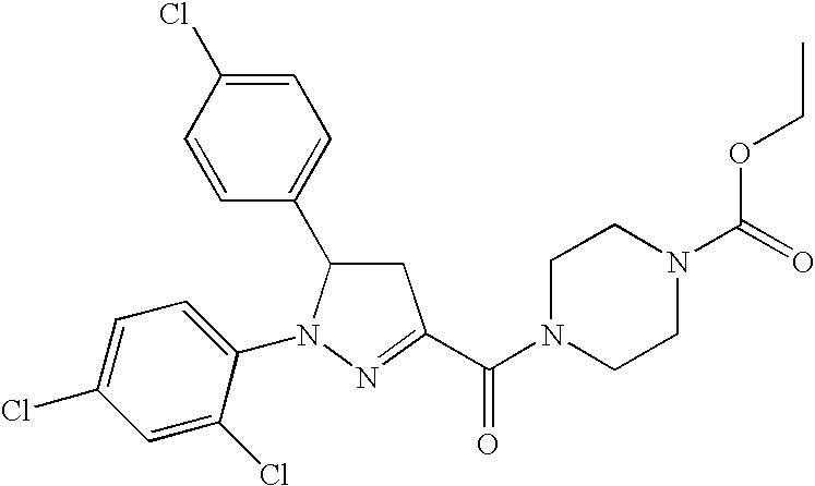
C1=C(Cl)C=CC(C2CC(C(=O)N3CCN(C(=O)OCC)CC3)=NN2C2=CC=C(Cl)C=C2Cl)=C1
